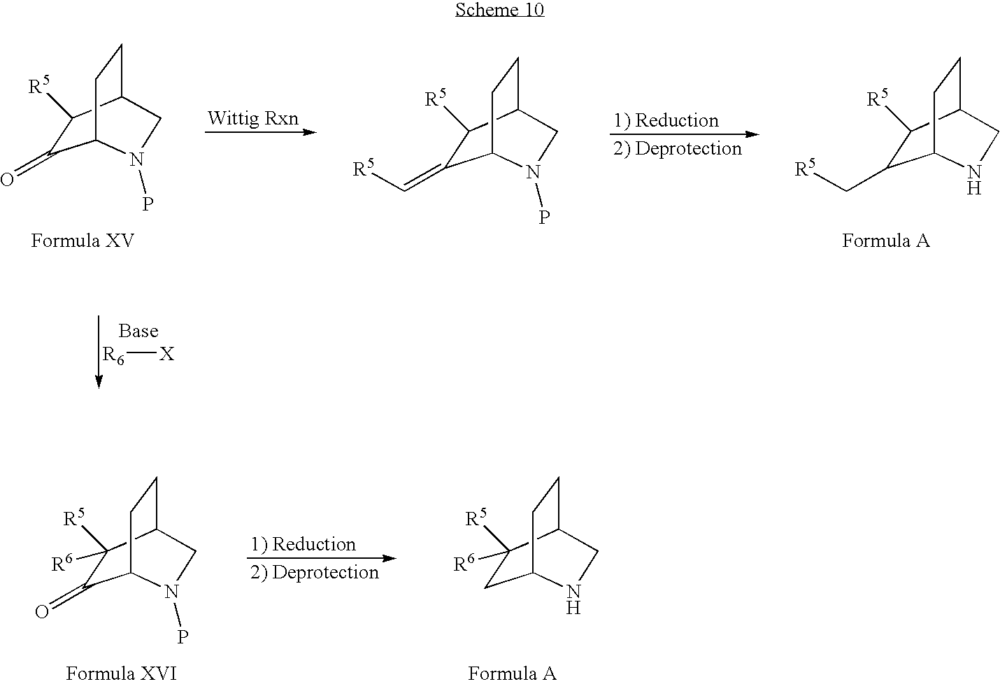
C1(=O)C([R5])C2CCC1N(P)C2.C1(=C[R5])C([R5])C2CCC1N(P)C2.C1(C[R5])C([R5])C2CCC1NC2.[R6][X].C1(=O)C([R6])([R5])C2CCC1N(P)C2.C1C([R6])([R5])C2CCC1NC2
